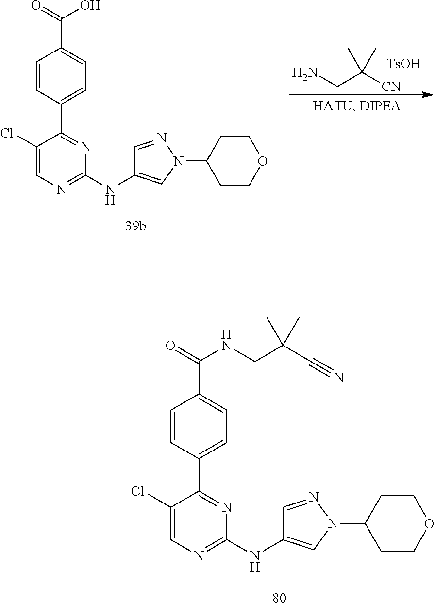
C1=NN(C2CCOCC2)C=C1NC1=NC=C(Cl)C(C2=CC=C(C(=O)NCC(C#N)(C)C)C=C2)=N1.C1=NN(C2CCOCC2)C=C1NC1=NC=C(Cl)C(C2=CC=C(C(=O)O)C=C2)=N1.NCC([CN])(C)C.[TsOH]
